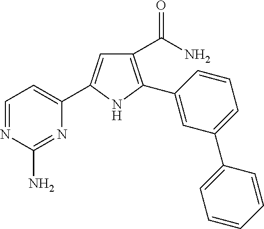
C1(C(=O)N)=C(C2=CC(C3=CC=CC=C3)=CC=C2)NC(C2=CC=NC(N)=N2)=C1
